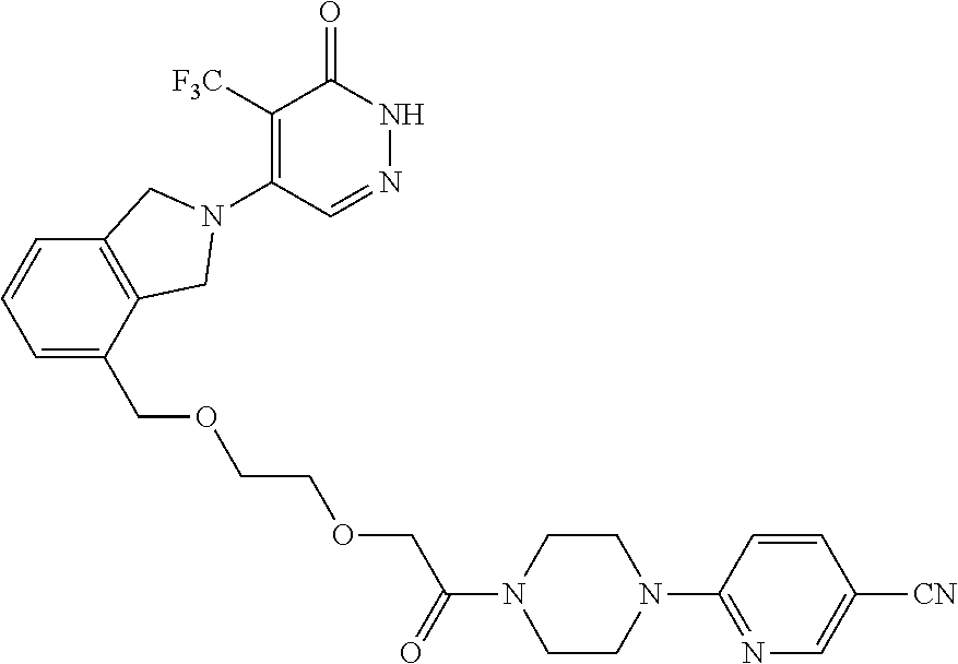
C1=C(COCCOCC(N2CCN(C3=NC=C([CN])C=C3)CC2)=O)C2=C(C=C1)CN(C1=C([F3C])C(=O)NN=C1)C2
